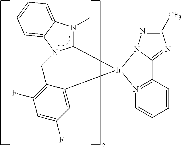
C12N(C)C3=CC=CC=C3N1CC1=C(F)C=C(F)C=C1[Ir]21N2N=C([CF3])N=C2C2=N1C=CC=C2
